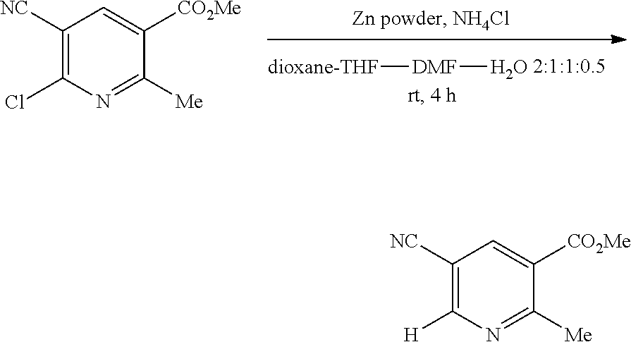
C1([NC])=C(Cl)N=C([Me])C([CO2Me])=C1.[dioxane-THF][DMF]O.C1([NC])=C([H])N=C([Me])C([CO2Me])=C1
